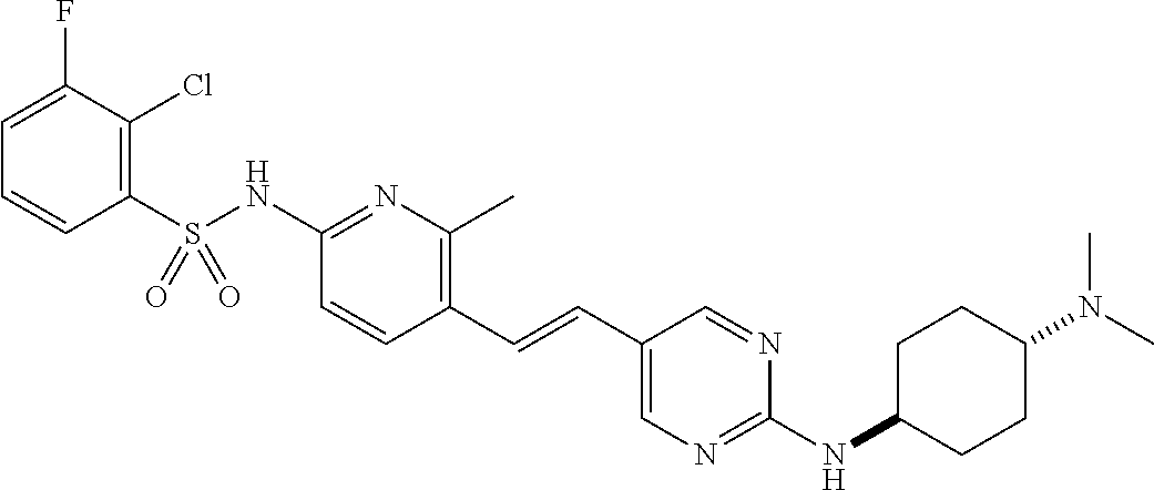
C1(S(NC2=NC(C)=C(C=CC3=CN=C(NC4CCC(N(C)C)CC4)N=C3)C=C2)(=O)=O)=C(Cl)C(F)=CC=C1
